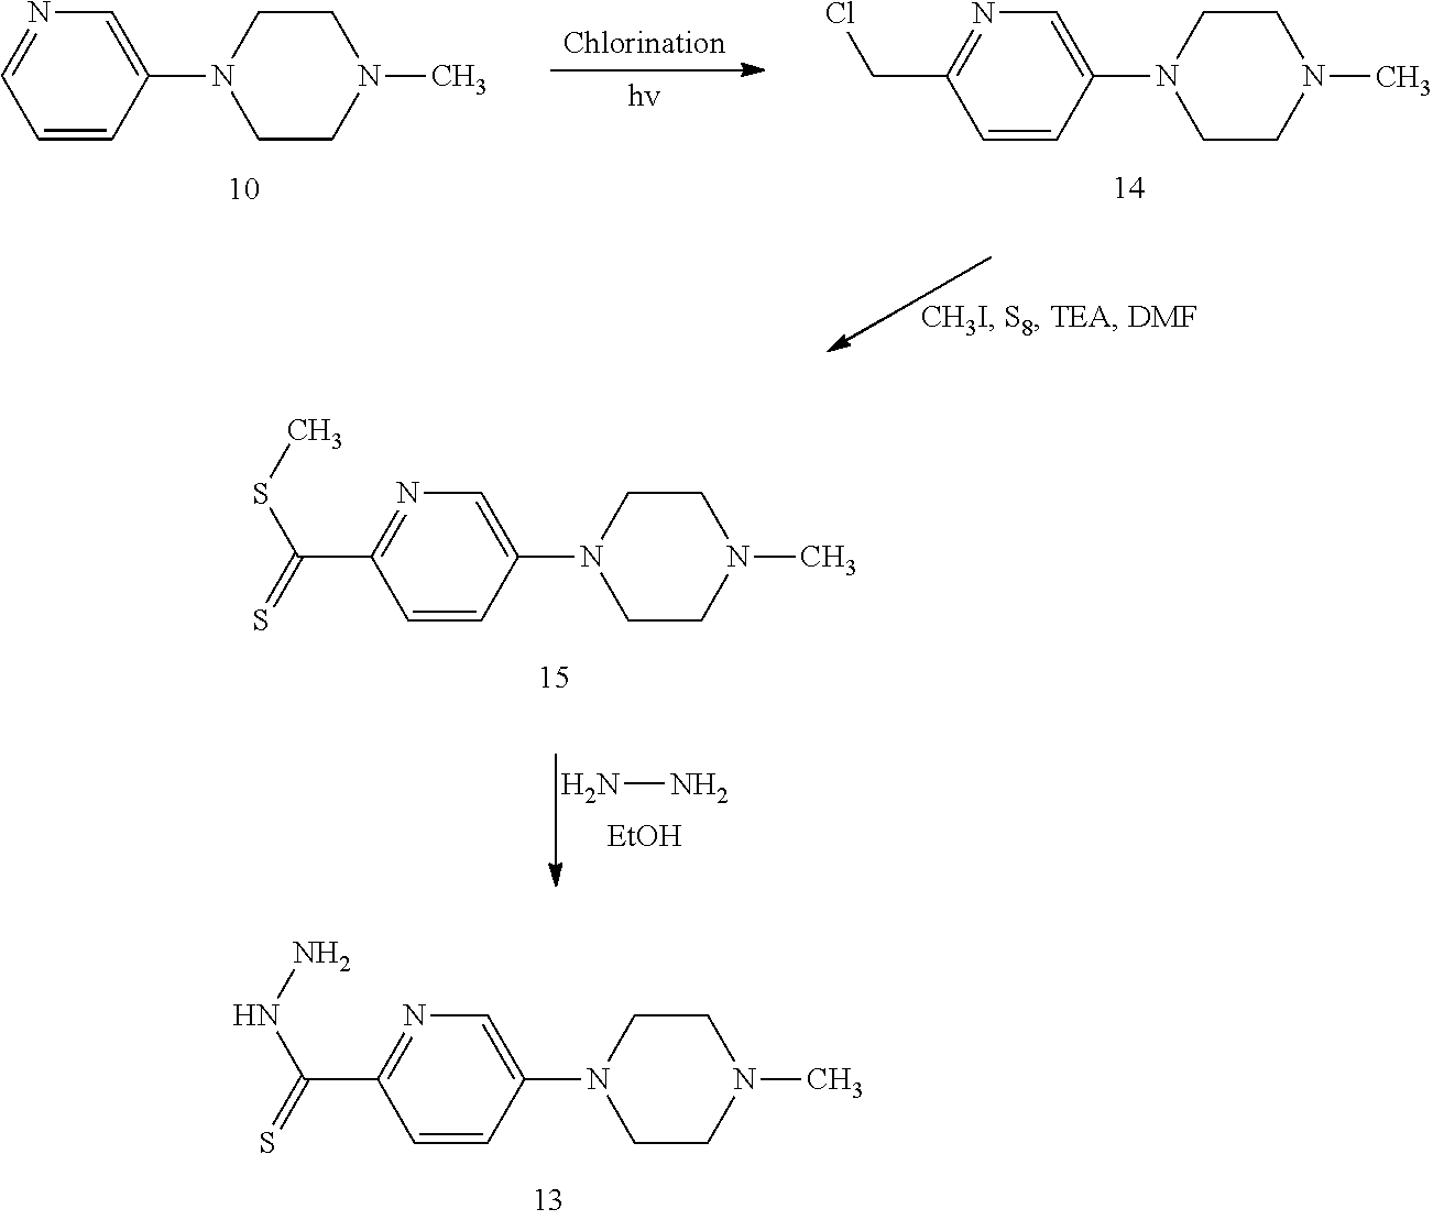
N1=C(C(NN)=S)C=CC(N2CCN(C)CC2)=C1.N1=CC=CC(N2CCN(C)CC2)=C1.N1=C(CCl)C=CC(N2CCN(C)CC2)=C1.N1=C(C(SC)=S)C=CC(N2CCN(C)CC2)=C1.NN.[EtOH]
